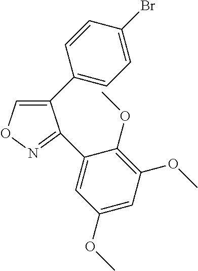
C1(C2=CC=C(Br)C=C2)=CON=C1C1=CC(OC)=CC(OC)=C1OC
